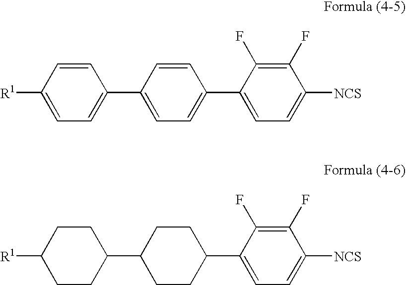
[R1]C1=CC=C(C2=CC=C(C3=CC=C([NCS])C(F)=C3F)C=C2)C=C1.[R1]C1CCC(C2CCC(C3=CC=C([NCS])C(F)=C3F)CC2)CC1
